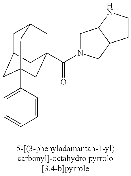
C1C2CC3(C4=CC=CC=C4)CC(C(=O)N4CC5C(C4)CCN5)(CC1C3)C2
